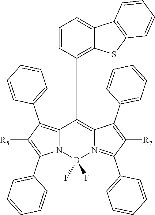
C12=C(C3=CC=CC=C3)C([R5])=C(C3=CC=CC=C3)N1B(F)(F)N1=C(C3=CC=CC=C3)C([R2])=C(C3=CC=CC=C3)C1=C2C1=C2C(=CC=C1)C1=C(S2)C=CC=C1
